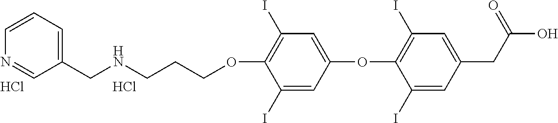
O(C1=C(I)C=C(OC2=C(I)C=C(CC(O)=O)C=C2I)C=C1I)CCCNCC1=CC=CN=C1.Cl.Cl
